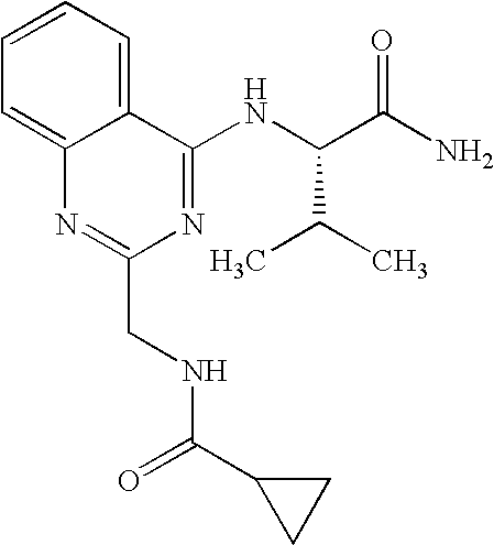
C1=CC=C2C(=C1)N=C(CNC(C1CC1)=O)N=C2NC(C(N)=O)C(C)C
